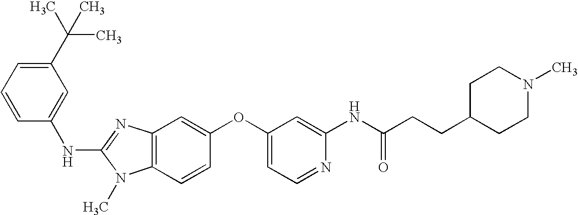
C1(C(C)(C)C)=CC=CC(NC2=NC3=C(N2C)C=CC(OC2=CC=NC(NC(CCC4CCN(C)CC4)=O)=C2)=C3)=C1
